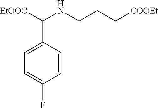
[EtOOC]C(NCCC[COOEt])C1=CC=C(F)C=C1
